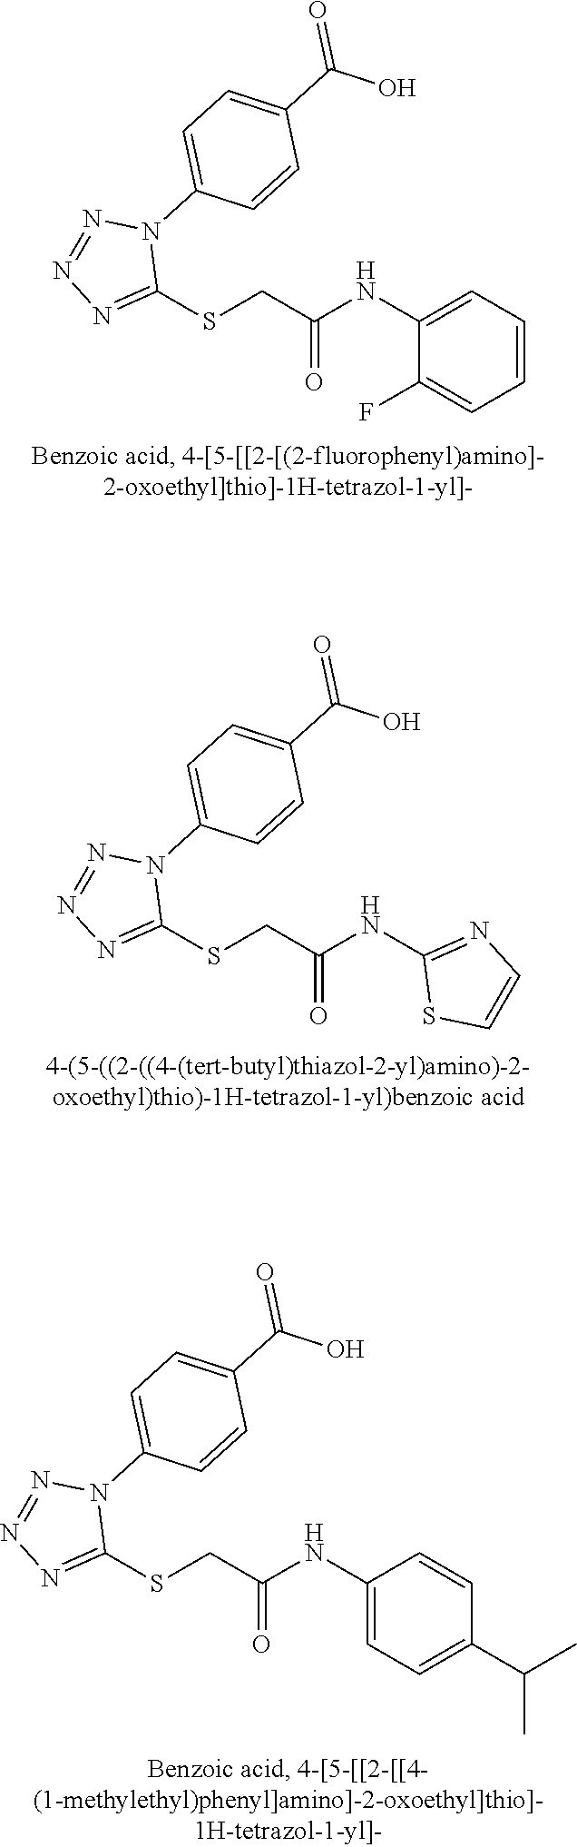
C1(NC(CSC2=NN=NN2C2=CC=C(C(O)=O)C=C2)=O)=CC=CC=C1F.C1(NC(CSC2=NN=NN2C2=CC=C(C(O)=O)C=C2)=O)=NC=CS1.C1(NC(CSC2=NN=NN2C2=CC=C(C(O)=O)C=C2)=O)=CC=C(C(C)C)C=C1
